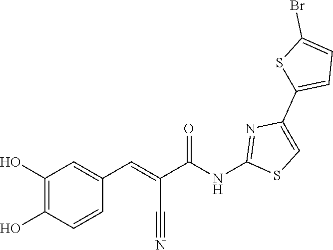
C1(C2=CC=C(Br)S2)=CSC(NC(C(C#N)=CC2=CC(O)=C(O)C=C2)=O)=N1
